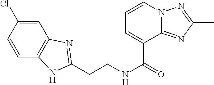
C1=C(Cl)C=CC2=C1N=C(CCNC(=O)C1=CC=CN3C1=NC(C)=N3)N2
